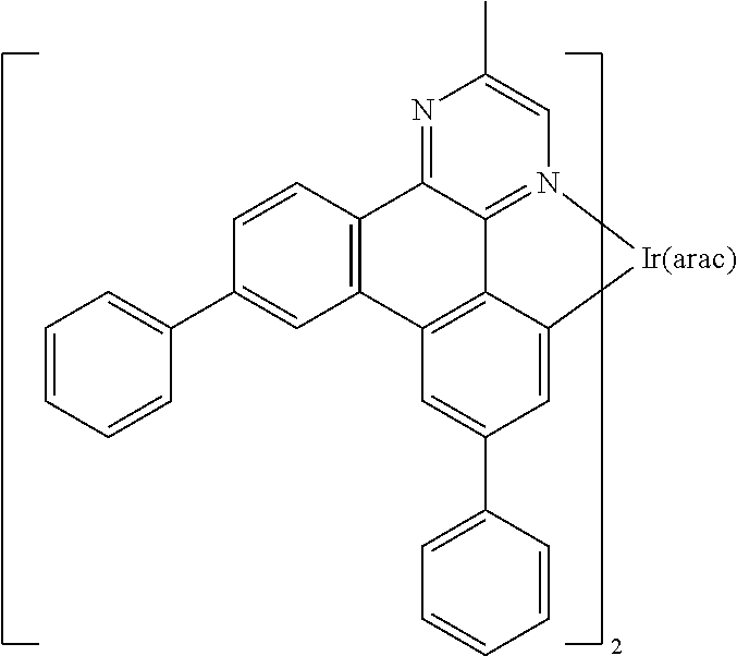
C12=C3C=C(C4=CC=CC=C4)C=C1[Ir(arac)]N1=C2C(=NC(C)=C1)C1=C3C=C(C2=CC=CC=C2)C=C1
